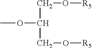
C(O[R5])C(OC)CO[R5]
